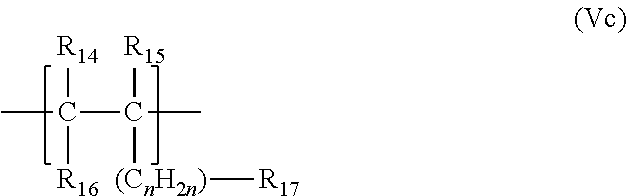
CC([R14])([R16])C(C)([R15])[(CnH2n)][R17]
